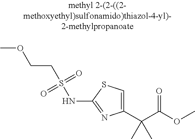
C1(C(C(=O)OC)(C)C)=CSC(NS(CCOC)(=O)=O)=N1
